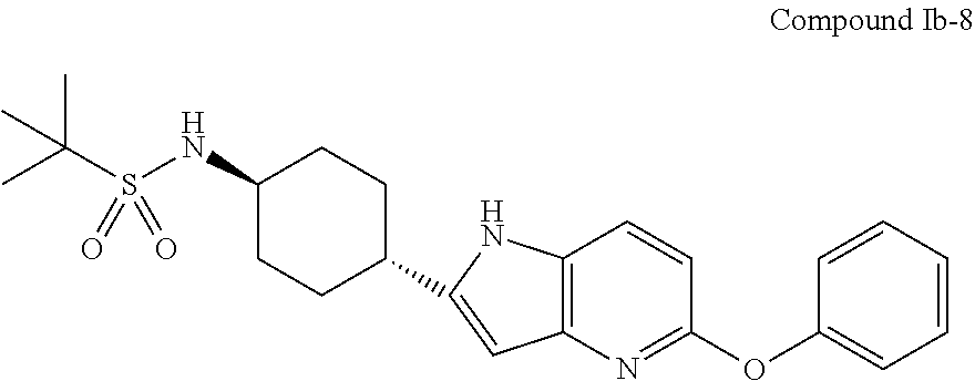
C1(NS(C(C)(C)C)(=O)=O)CCC(C2=CC3=C(C=CC(OC4=CC=CC=C4)=N3)N2)CC1
